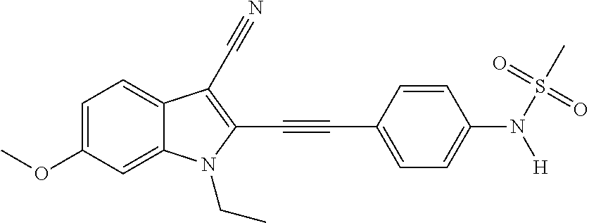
C12=CC=C(OC)C=C1N(CC)C(C#CC1=CC=C(N([H])S(C)(=O)=O)C=C1)=C2C#N
